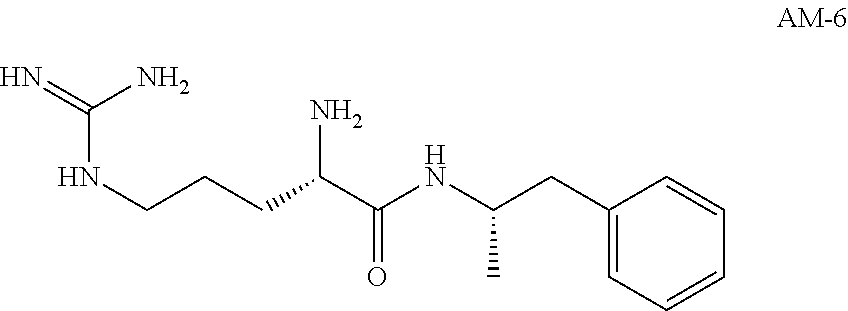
C(NCCCC(C(NC(CC1=CC=CC=C1)C)=O)N)(=N)N
